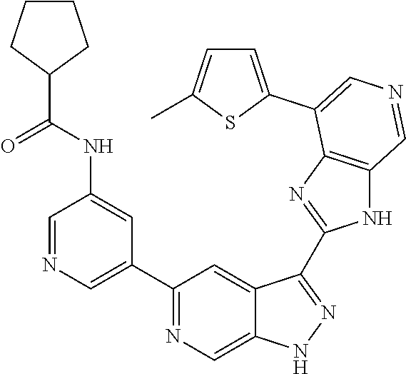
C1(C2=CN=CC(NC(C3CCCC3)=O)=C2)=NC=C2C(=C1)C(C1=NC3=C(N1)C=NC=C3C1=CC=C(C)S1)=NN2
